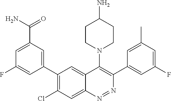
C1(C2=CC(C(N)=O)=CC(F)=C2)=C(Cl)C=C2C(=C1)C(N1CCC(N)CC1)=C(C1=CC(F)=CC(C)=C1)N=N2
